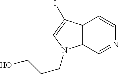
C12=C(C=NC=C1)N(CCCO)C=C2I
